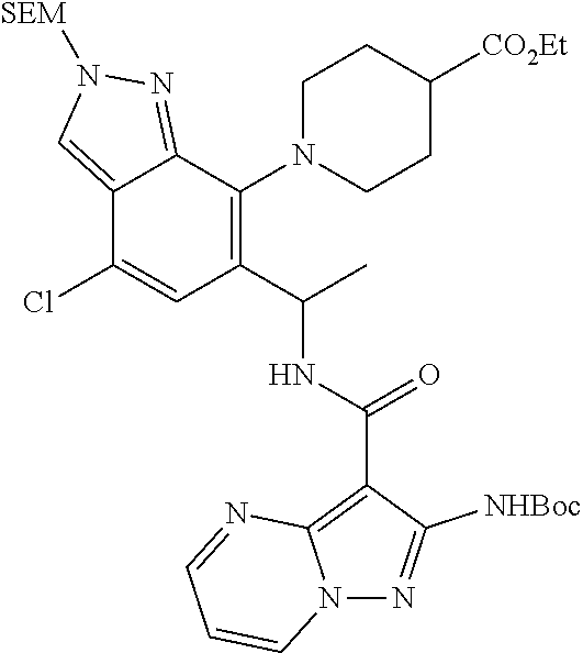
C12=CN([SEM])N=C1C(N1CCC([CO2Et])CC1)=C(C(NC(C1=C3N(N=C1[NHBoc])C=CC=N3)=O)C)C=C2Cl
